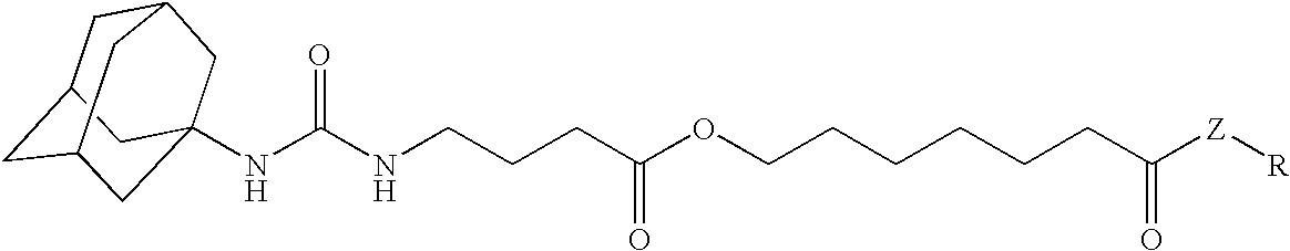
C1C2CC3CC(NC(NCCCC(OCCCCCCC([Z][R])=O)=O)=O)(CC1C3)C2
